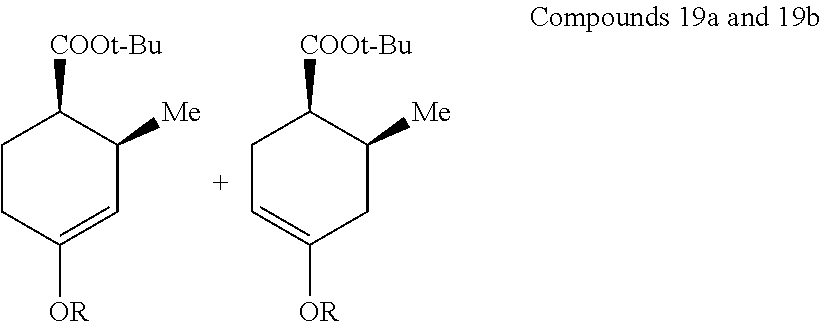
C1CC([OR])=CC([Me])C1[COOt-Bu].C1C=C([OR])CC([Me])C1[COOt-Bu]
